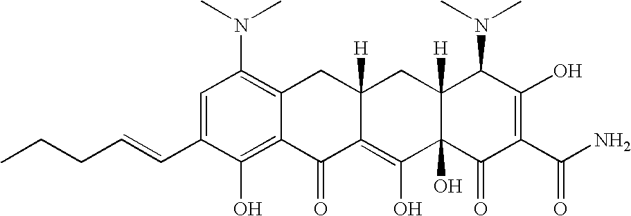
C1=C(C=CCCC)C(O)=C2C(=C1N(C)C)CC1([H])C(=C(O)C3(O)C([H])(C1)C(N(C)C)C(O)=C(C(N)=O)C3=O)C2=O
